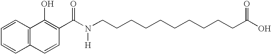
C1=CC=CC2=C1C(O)=C(C(N(CCCCCCCCCCC(=O)O)[H])=O)C=C2
